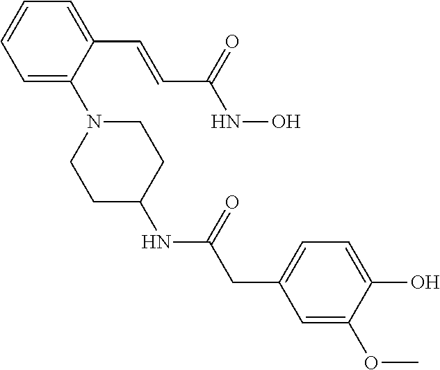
C1=C(N2CCC(NC(CC3=CC=C(O)C(OC)=C3)=O)CC2)C(C=CC(NO)=O)=CC=C1
